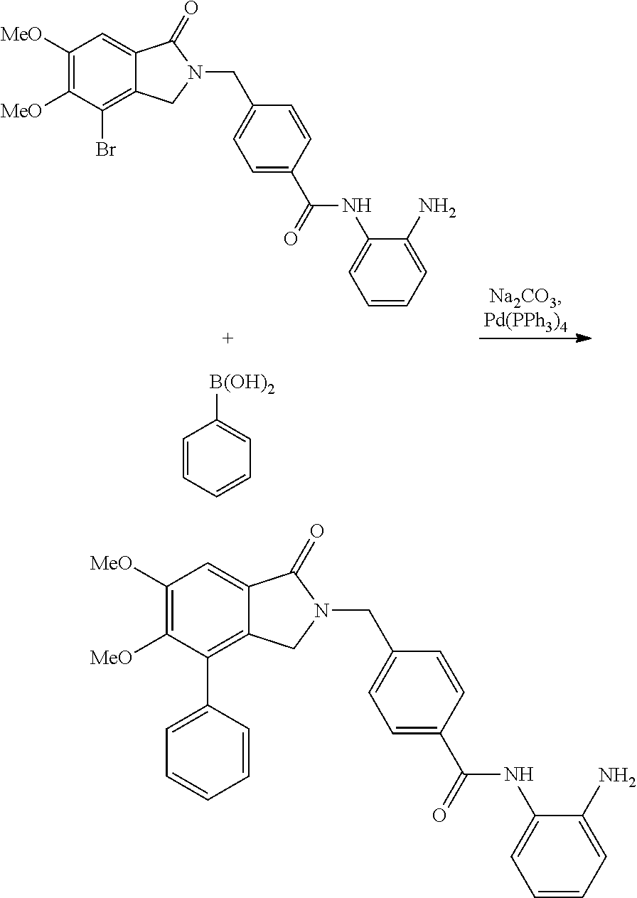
C1([MeO])=C([MeO])C(Br)=C2C(=C1)C(=O)N(CC1=CC=C(C(=O)NC3=CC=CC=C3N)C=C1)C2.C1=CC=CC=C1[B(OH)2].C1([MeO])=C([MeO])C(C2=CC=CC=C2)=C2C(=C1)C(=O)N(CC1=CC=C(C(=O)NC3=CC=CC=C3N)C=C1)C2
